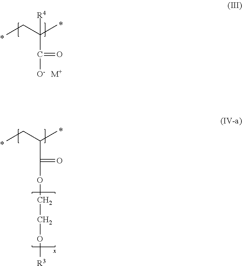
CCC(C)(C([O-])=O)[R4].[M+].CCC(C)C(OCCO[R3])=O
